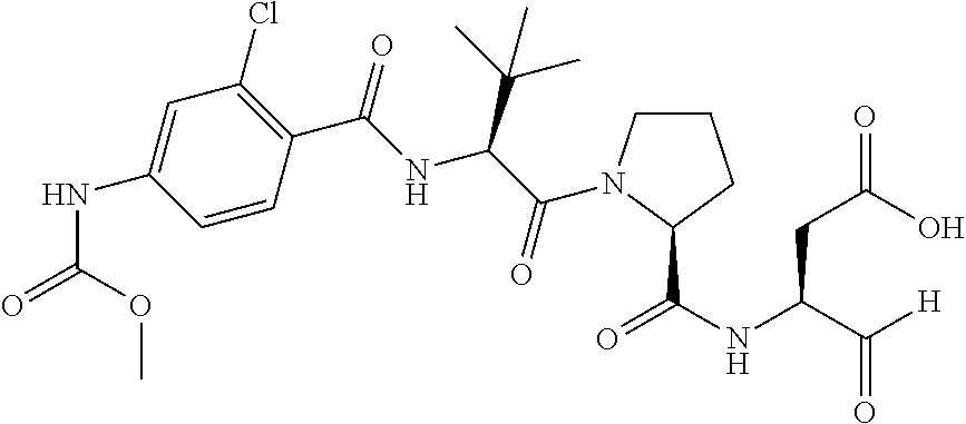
C1=C(NC(=O)OC)C=CC(C(=O)NC(C(C)(C)C)C(=O)N2CCCC2C(NC(C([H])=O)CC(=O)O)=O)=C1Cl
